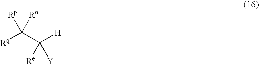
[Rq]C(C([H])([Re])[Y])([Rp])[Ro]
